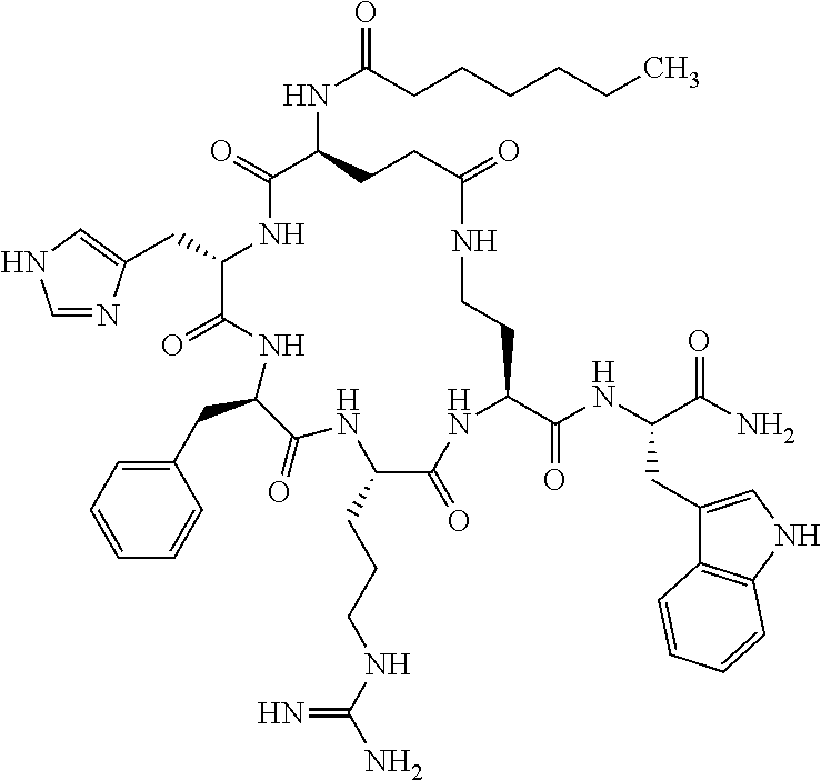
C(C1C(=O)NC(CC2=CC=CC=C2)C(=O)NC(CCCNC(N)=N)C(=O)NC(C(NC(C(N)=O)CC2=CNC3=C2C=CC=C3)=O)CCNC(=O)CCC(NC(CCCCCC)=O)C(=O)N1)C1=CNC=N1
